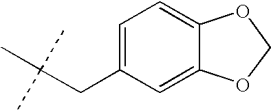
C(CC1=CC=C2C(=C1)OCO2)(C)(C)C
